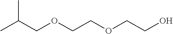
O(CCO)CCOCC(C)C
